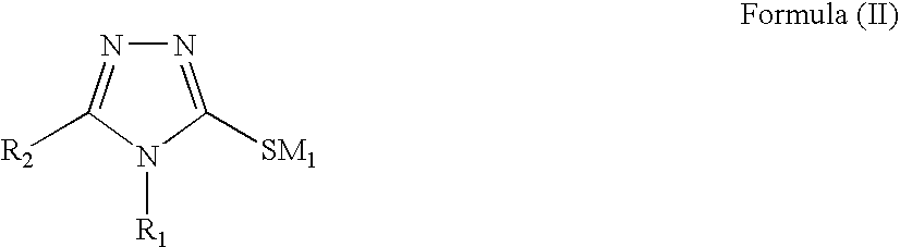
N1=C([SM1])N([R1])C([R2])=N1
